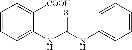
C1(NC(NC2=CC=CC=C2)=S)=CC=CC=C1[COOH]
